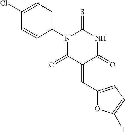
C1=C(Cl)C=CC(N2C(=O)C(=CC3=CC=C(I)O3)C(=O)NC2=S)=C1
